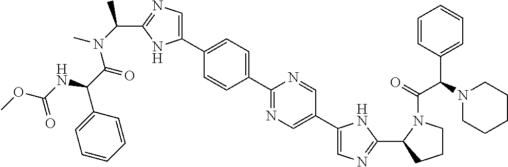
C1(C(C)N(C(C(C2=CC=CC=C2)NC(OC)=O)=O)C)=NC=C(C2=CC=C(C3=NC=C(C4=CN=C(C5CCCN5C(C(C5=CC=CC=C5)N5CCCCC5)=O)N4)C=N3)C=C2)N1
